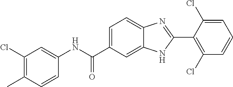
C1(NC(C2=CC=C3C(=C2)NC(C2=C(Cl)C=CC=C2Cl)=N3)=O)=CC(Cl)=C(C)C=C1
